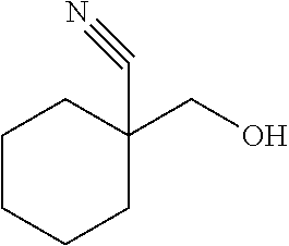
C(O)C1(C#N)CCCCC1
